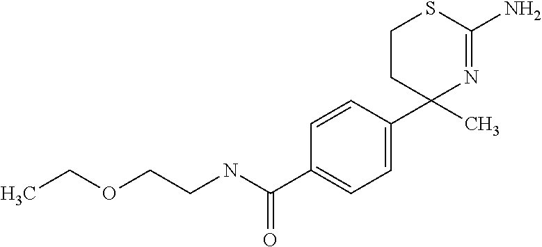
C1=CC(C2(C)N=C(N)SCC2)=CC=C1C(NCCOCC)=O
